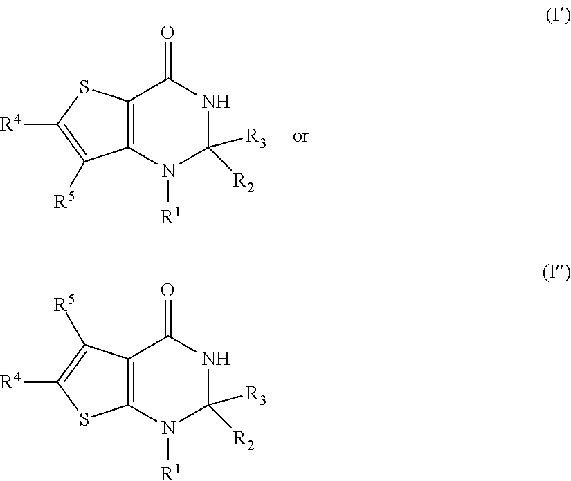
C12=C(C(=O)NC([R2])([R3])N1[R1])C([R5])=C([R4])S2.C12=C(C(=O)NC([R2])([R3])N1[R1])SC([R4])=C2[R5]
